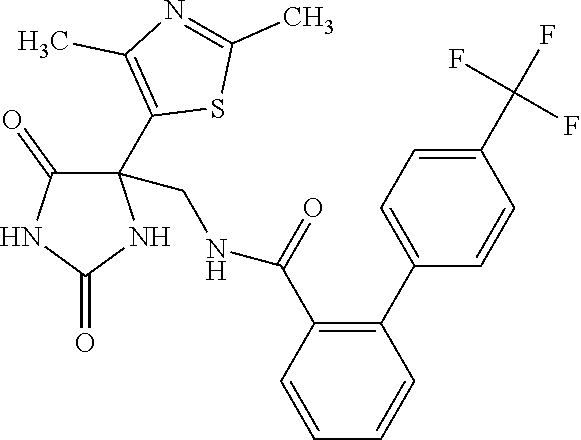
C1(=O)NC(C2=C(C)N=C(C)S2)(CNC(=O)C2=C(C3=CC=C(C(F)(F)F)C=C3)C=CC=C2)C(=O)N1
